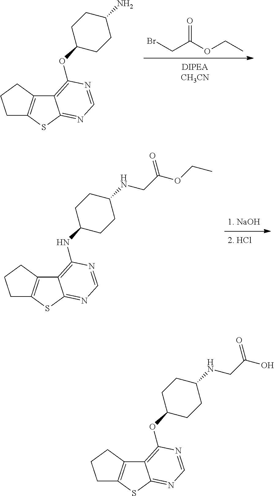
BrCC(OCC)=O.C1C2=C(CC1)C1=C(OC3CCC(N)CC3)N=CN=C1S2.C1C2=C(CC1)C1=C(NC3CCC(NCC(OCC)=O)CC3)N=CN=C1S2.C1C2=C(CC1)C1=C(OC3CCC(NCC(O)=O)CC3)N=CN=C1S2
